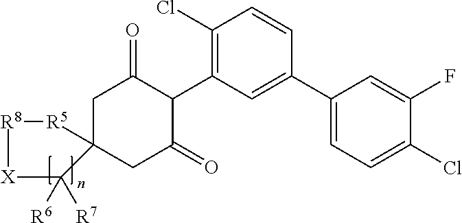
C1C2(CC(=O)C(C3=C(Cl)C=CC(C4=CC=C(Cl)C(F)=C4)=C3)C1=O)[R5][R8][X]C2([R6])[R7]
